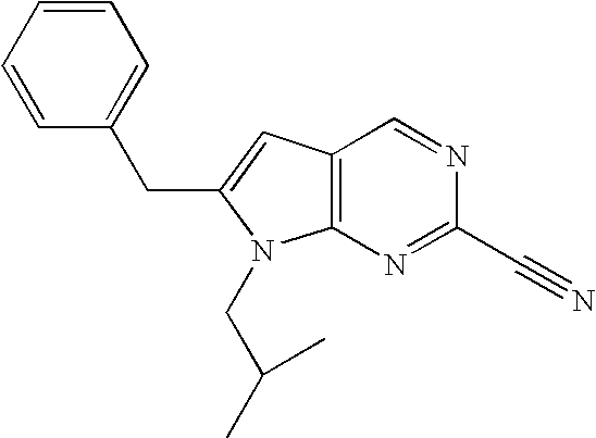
C1(CC2=CC3=C(N=C(C#N)N=C3)N2CC(C)C)=CC=CC=C1
